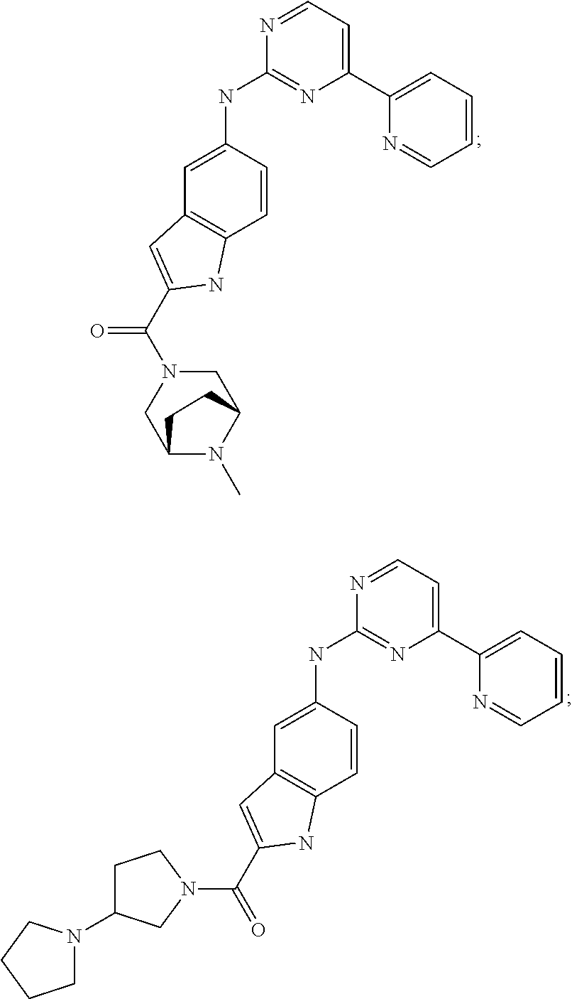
C1(C2=CC=CC=N2)=CC=NC(NC2=CC3=C(C=C2)NC(C(=O)N2CC4N(C)C(C2)CC4)=C3)=N1.C1(C2=CC=CC=N2)=CC=NC(NC2=CC3=C(C=C2)NC(C(N2CCC(N4CCCC4)C2)=O)=C3)=N1
